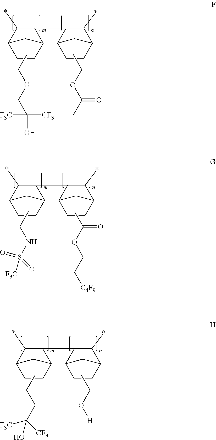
C1(*)C(C2C(*)C3CCC2C3)C2CCC1C2.CCOC(C)=O.CCOCC([F3C])([CF3])O.C1(*)C(C2C(*)C3CCC2C3)C2CCC1C2.CC(OCC[C4F9])=O.CCNS([F3C])(=O)=O.C1(*)C(C2C(*)C3CCC2C3)C2CCC1C2.CCO[H].CCCC([F3C])(O)[CF3]
